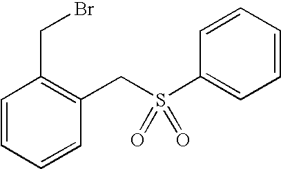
C1=CC=CC(CS(C2=CC=CC=C2)(=O)=O)=C1CBr
